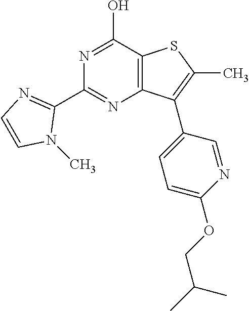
N1=C(O)C2=C(N=C1C1=NC=CN1C)C(C1=CC=C(OCC(C)C)N=C1)=C(C)S2
